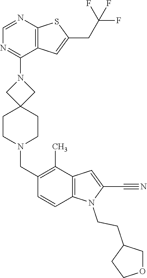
N1(C2=NC=NC3=C2C=C(CC(F)(F)F)S3)CC2(CCN(CC3=C(C)C4=C(C=C3)N(CCC3CCOC3)C(C#N)=C4)CC2)C1
